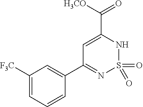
C1=C(C([H3CO])=O)NS(=O)(=O)N=C1C1=CC([F3C])=CC=C1
